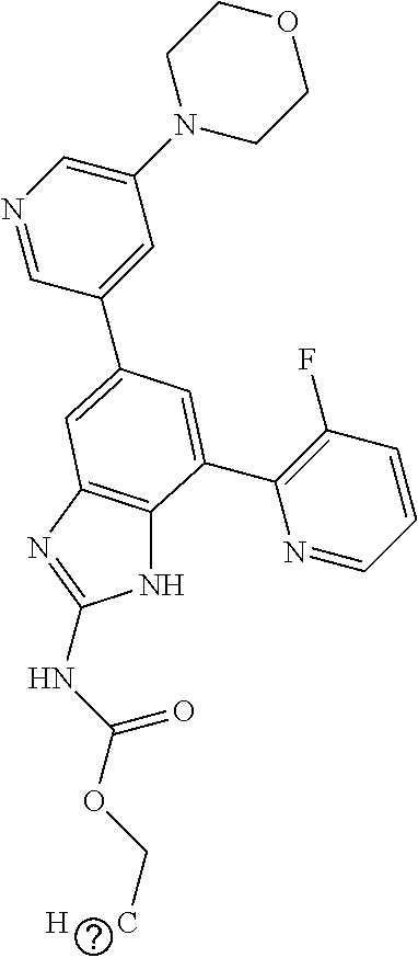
N1C2=C(N=C1NC(OC[H      C])=O)C=C(C1=CC(N3CCOCC3)=CN=C1)C=C2C1=C(F)C=CC=N1
